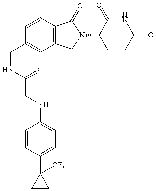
C(NC(=O)CNC1=CC=C(C2([CF3])CC2)C=C1)C1=CC2=C(C=C1)C(=O)N(C1CCC(=O)NC1=O)C2
